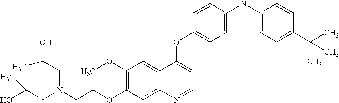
C1(OC)=C(OCCN(CC(O)C)CC(C)O)C=C2C(=C1)C(OC1=CC=C(NC3=CC=C(C(C)(C)C)C=C3)C=C1)=CC=N2
